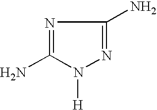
N1=C(N)N([H])N=C1N
